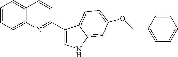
C1=CC=C2C(=C1)C=CC(C1=CNC3=CC(OCC4=CC=CC=C4)=CC=C13)=N2
